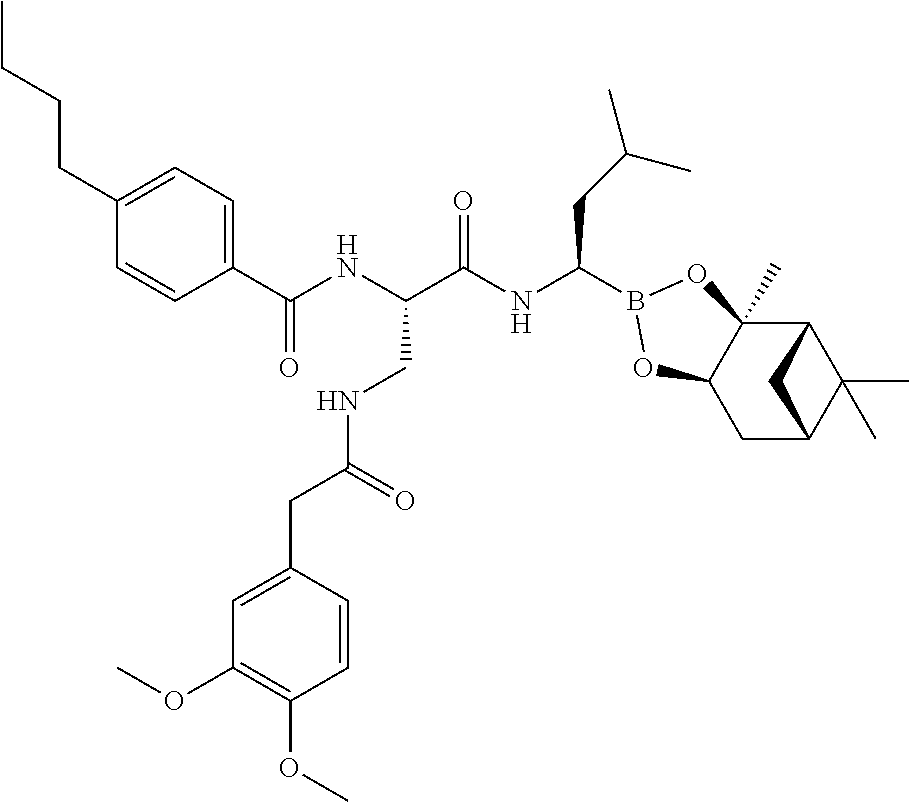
C1(CCCC)=CC=C(C(NC(C(NC(CC(C)C)B2OC3(C)C4C(C)(C)C(CC3O2)C4)=O)CNC(CC2=CC(OC)=C(OC)C=C2)=O)=O)C=C1
